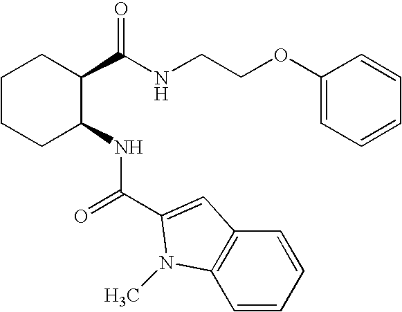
C1CCC(NC(C2=CC3=C(N2C)C=CC=C3)=O)C(C(NCCOC2=CC=CC=C2)=O)C1
